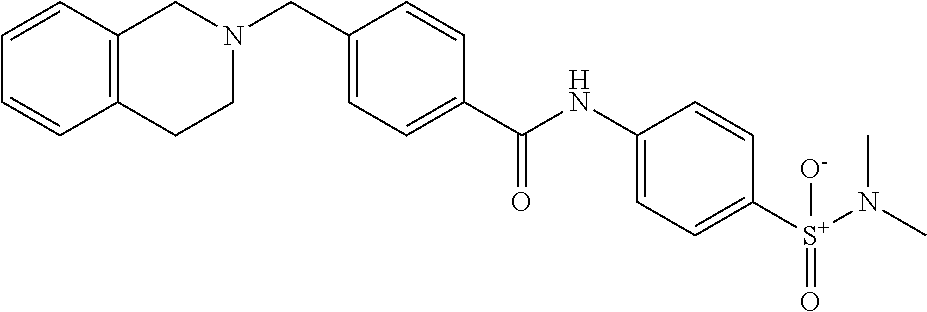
C1=CC2=C(C=C1)CCN(CC1=CC=C(C(NC3=CC=C([S+](N(C)C)(=O)[O-])C=C3)=O)C=C1)C2
